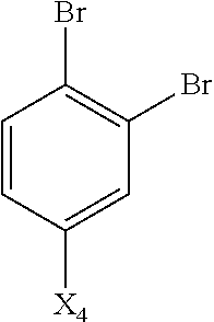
C1=CC([X4])=CC(Br)=C1Br
